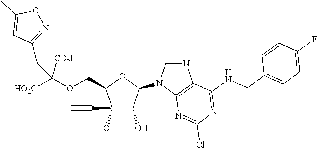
C1(O)(C#C)C(O)C(N2C=NC3=C2N=C(Cl)N=C3NCC2=CC=C(F)C=C2)OC1COC([HO2C])([CO2H])CC1=NOC(C)=C1
